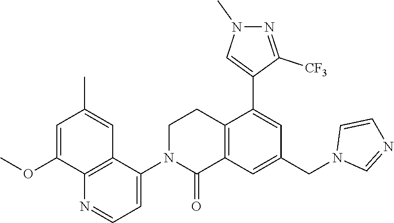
C12=C(C=C(CN3C=NC=C3)C=C1C1=CN(C)N=C1[CF3])C(=O)N(C1=CC=NC3=C1C=C(C)C=C3OC)CC2
